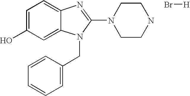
C1=C2C(=CC=C1O)N=C(N1CCNCC1)N2CC1=CC=CC=C1.Br[H]
